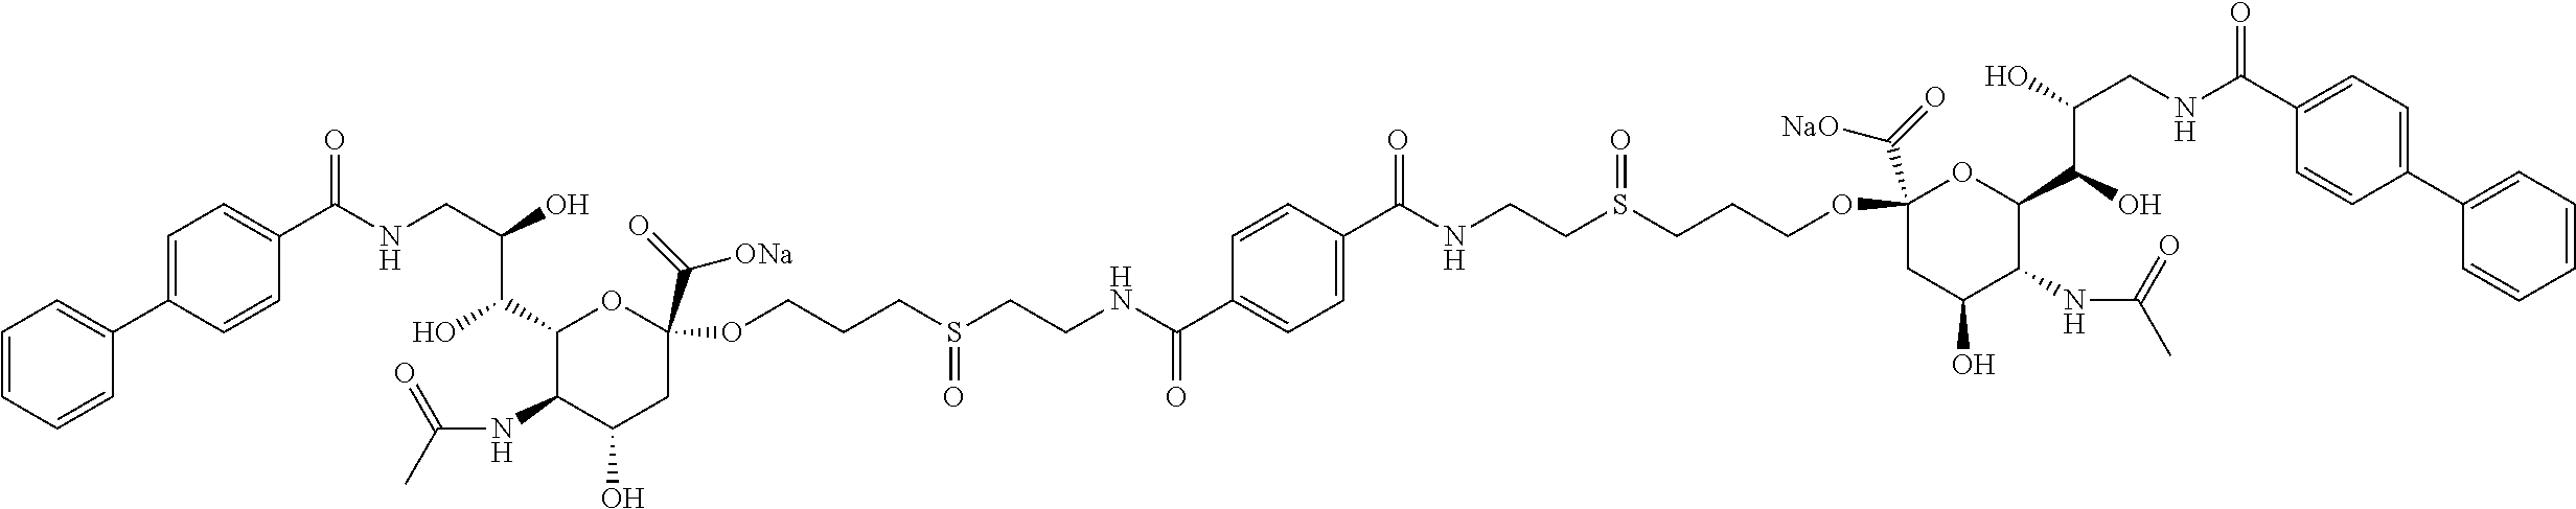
C1=CC=CC(C2=CC=C(C(=O)NCC(C(O)C3C(NC(=O)C)C(O)CC(C([ONa])=O)(OCCCS(=O)CCNC(=O)C4=CC=C(C(=O)NCCS(=O)CCCOC5(C([NaO])=O)CC(O)C(NC(=O)C)C(C(C(O)CNC(C6=CC=C(C7=CC=CC=C7)C=C6)=O)O)O5)C=C4)O3)O)C=C2)=C1
